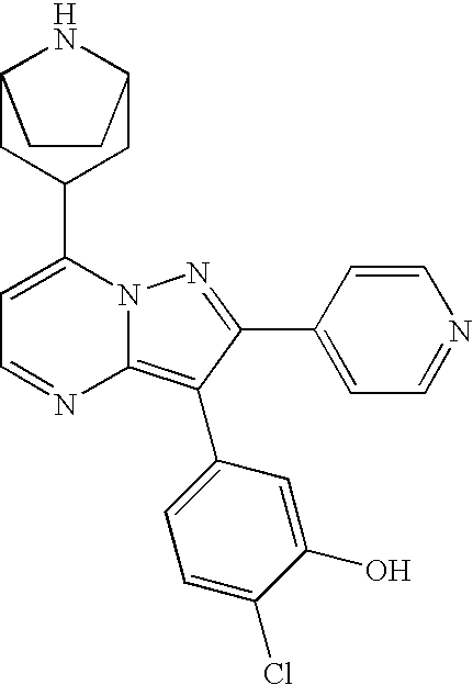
C12CC(C3=CC=NC4=C(C5=CC=C(Cl)C(O)=C5)C(C5=CC=NC=C5)=NN34)CC(N1)CC2
